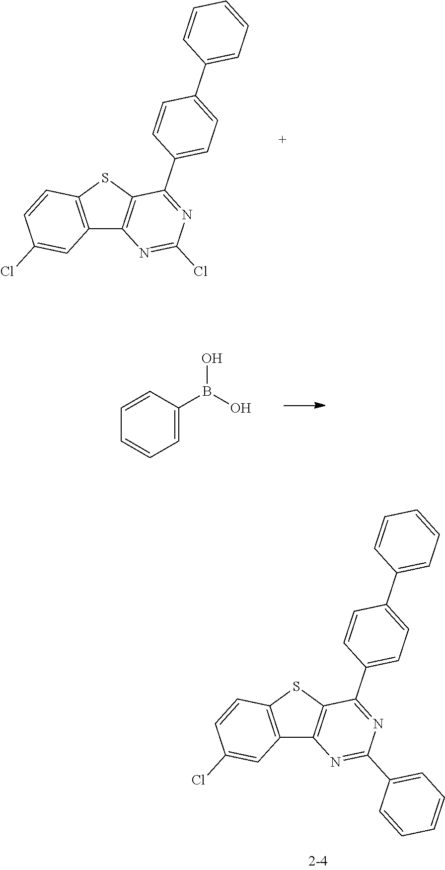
C12=C(SC3=C1N=C(Cl)N=C3C1=CC=C(C3=CC=CC=C3)C=C1)C=CC(Cl)=C2.C1=C(B(O)O)C=CC=C1.C12=C(SC3=C1N=C(C1=CC=CC=C1)N=C3C1=CC=C(C3=CC=CC=C3)C=C1)C=CC(Cl)=C2
